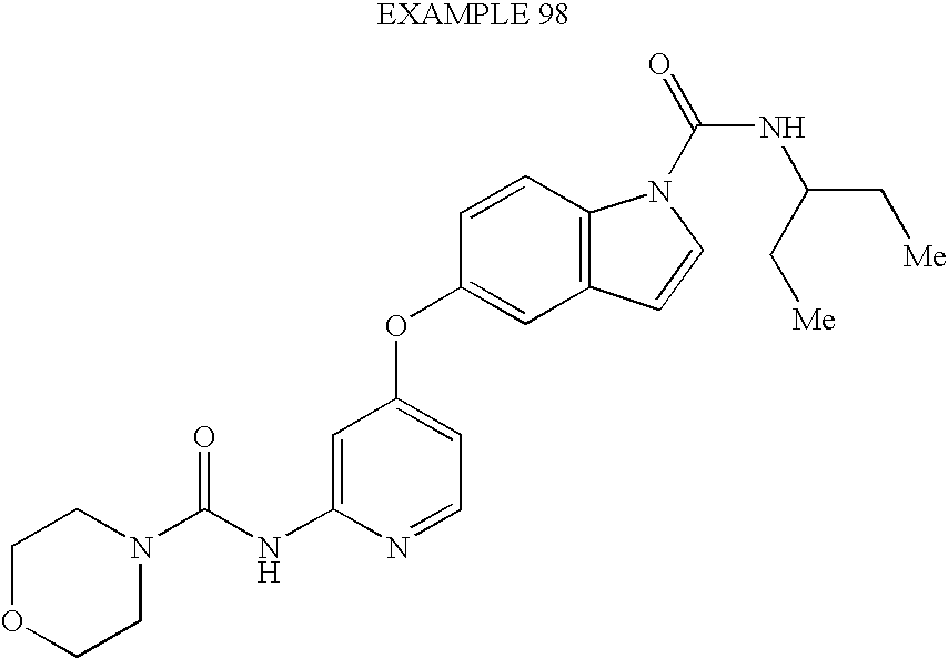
C1OCCN(C(NC2=CC(OC3=CC4=C(C=C3)N(C(NC(C[Me])C[Me])=O)C=C4)=CC=N2)=O)C1
